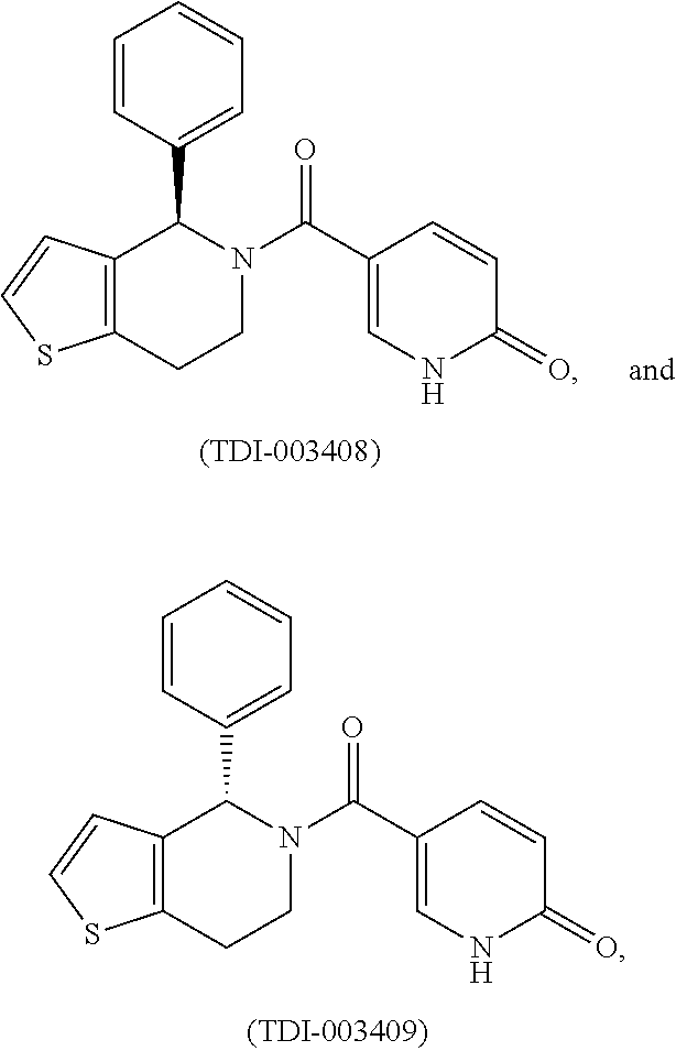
C12=C(CCN(C(=O)C3=CNC(=O)C=C3)C1C1=CC=CC=C1)SC=C2.C12=C(CCN(C(=O)C3=CNC(=O)C=C3)C1C1=CC=CC=C1)SC=C2
